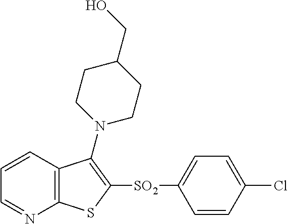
C1=CC2=C(N=C1)SC([SO2]C1=CC=C(Cl)C=C1)=C2N1CCC(CO)CC1
